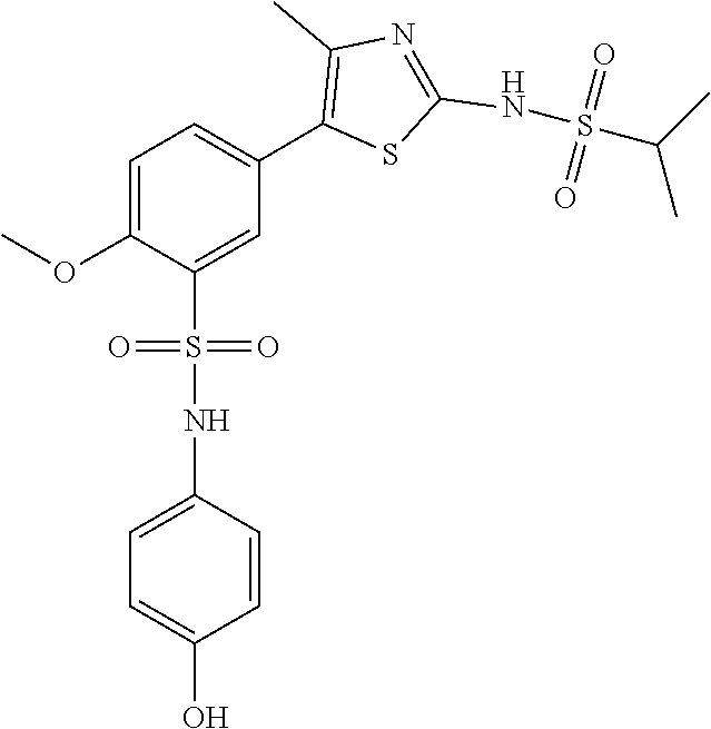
COC1=CC=C(C2=C(C)N=C(NS(C(C)C)(=O)=O)S2)C=C1S(NC1=CC=C(O)C=C1)(=O)=O
